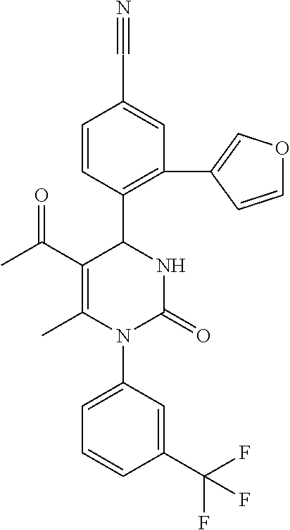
N#CC1=CC(C2=COC=C2)=C(C2NC(=O)N(C3=CC=CC(C(F)(F)F)=C3)C(C)=C2C(C)=O)C=C1
